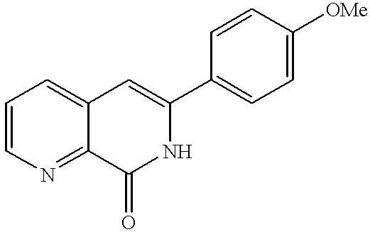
C1=CN=C2C(=C1)C=C(C1=CC=C([OMe])C=C1)NC2=O
